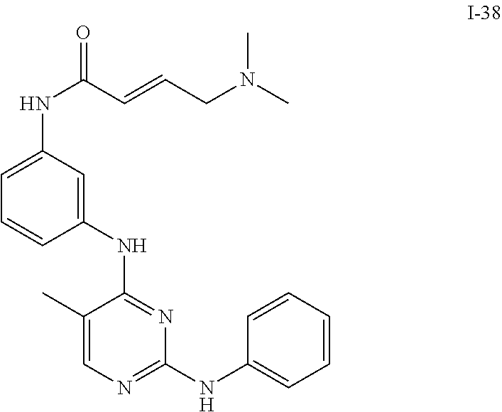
C1(C)=CN=C(NC2=CC=CC=C2)N=C1NC1=CC(NC(=O)C=CCN(C)C)=CC=C1
